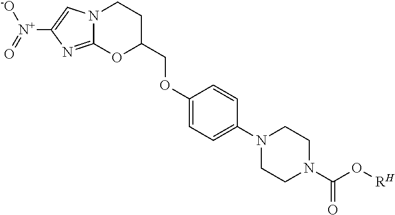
N12C(=NC([N+]([-O])=O)=C1)OC(COC1=CC=C(N3CCN(C(O[RH])=O)CC3)C=C1)CC2
